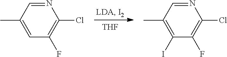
N1=CC(C)=CC(F)=C1Cl.N1=CC(C)=C(I)C(F)=C1Cl.[THF]
